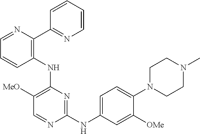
N(C1=C([MeO])C=NC(NC2=CC=C(N3CCN(C)CC3)C([OMe])=C2)=N1)C1=C(C2=NC=CC=C2)N=CC=C1
